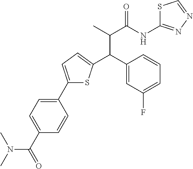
C1(C2=CC=C(C(C3=CC(F)=CC=C3)C(C)C(NC3=NN=CS3)=O)S2)=CC=C(C(=O)N(C)C)C=C1
